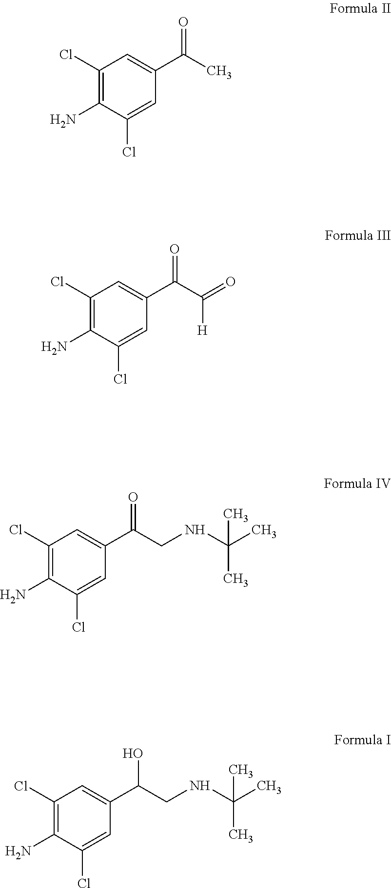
C1(Cl)=C(N)C(Cl)=CC(C(C)=O)=C1.C1(Cl)=C(N)C(Cl)=CC(C(C(=O)[H])=O)=C1.C1(Cl)=C(N)C(Cl)=CC(C(CNC(C)(C)C)=O)=C1.C1(Cl)=C(N)C(Cl)=CC(C(CNC(C)(C)C)O)=C1
